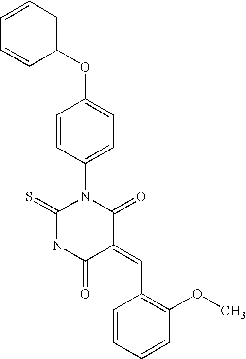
C1(OC2=CC=C(N3C(=S)NC(=O)C(=CC4=C(OC)C=CC=C4)C3=O)C=C2)=CC=CC=C1
